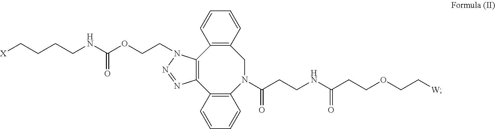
[X]CCCCNC(OCCN1C2=C(C3=C(N(C(CCNC(CCOCC[W])=O)=O)CC4=C2C=CC=C4)C=CC=C3)N=N1)=O
